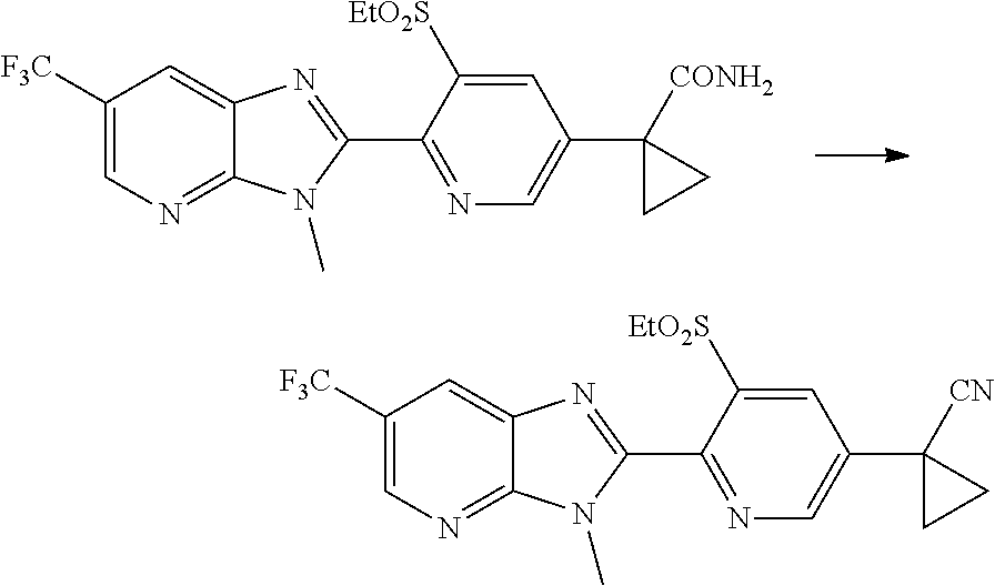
C1([F3C])=CN=C2C(=C1)N=C(C1=NC=C(C3([CONH2])CC3)C=C1[EtO2S])N2C.C1([F3C])=CN=C2C(=C1)N=C(C1=NC=C(C3([CN])CC3)C=C1[EtO2S])N2C
